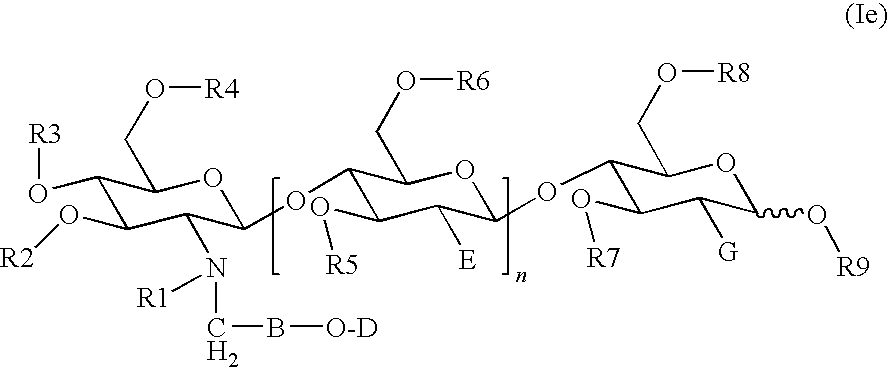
C1(O[R3])C(O[R2])C(N([R1])CB[O-D])C(OC2C(O[R5])C([E])C(OC3C(O[R7])C([G])C(O[R9])OC3CO[R8])OC2CO[R6])OC1CO[R4]
